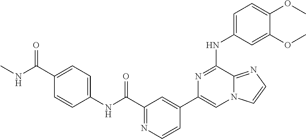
C1=C(NC2=NC(C3=CC(C(=O)NC4=CC=C(C(=O)NC)C=C4)=NC=C3)=CN3C2=NC=C3)C=C(OC)C(OC)=C1
